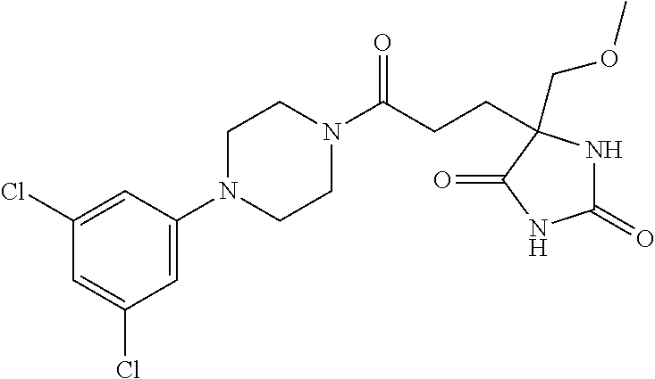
C1(=O)NC(COC)(CCC(N2CCN(C3=CC(Cl)=CC(Cl)=C3)CC2)=O)C(=O)N1
